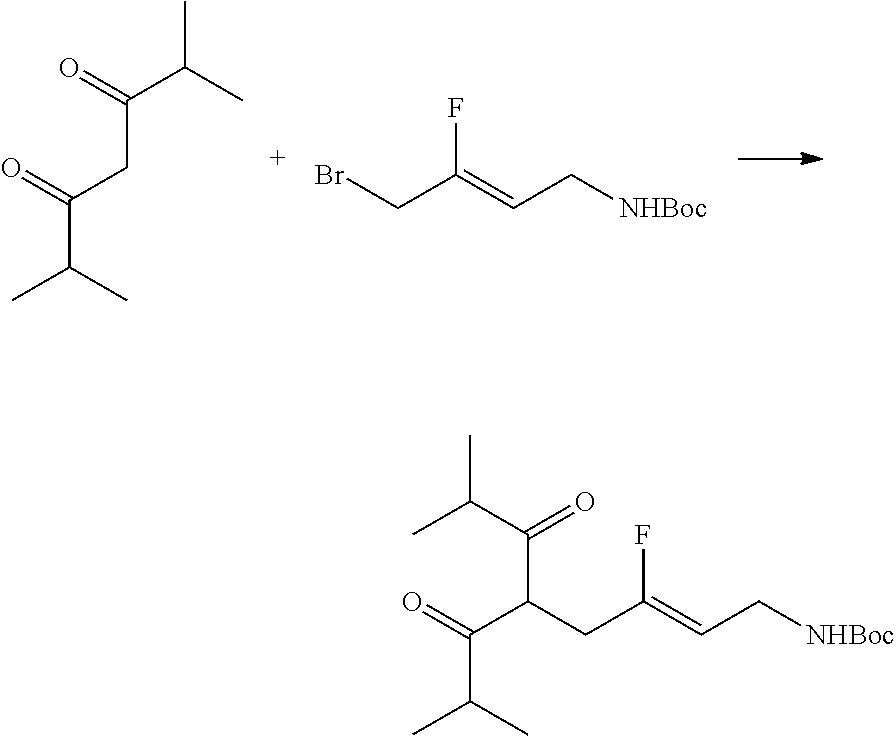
CC(C(CC(C(C)C)=O)=O)C.BrCC(=CC[NHBoc])F.C(CC(=CC[NHBoc])F)(C(=O)C(C)C)C(C(C)C)=O
